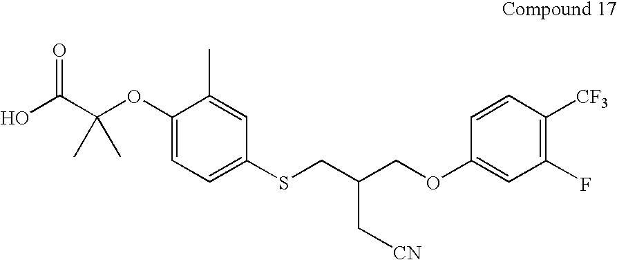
OC(C(OC1=CC=C(SCC(COC2=CC(F)=C([CF3])C=C2)C[CN])C=C1C)(C)C)=O
